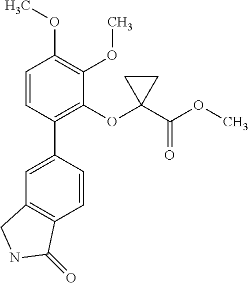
C1=C(C2=C(OC3(C(OC)=O)CC3)C(OC)=C(OC)C=C2)C=CC2=C1CNC2=O
